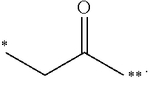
CCC(C)=O
